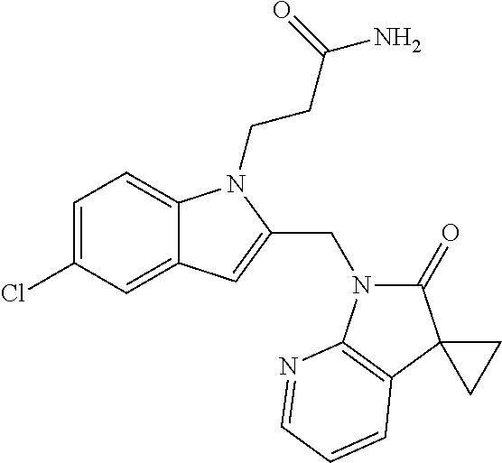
C1=C(Cl)C=C2C(=C1)N(CCC(=O)N)C(CN1C(=O)C3(C4=C1N=CC=C4)CC3)=C2
